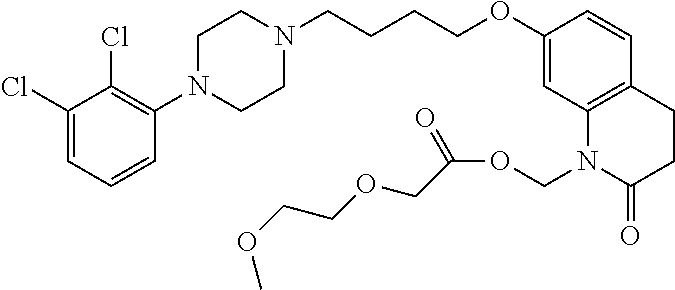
C1(Cl)=CC=CC(N2CCN(CCCCOC3=CC4=C(C=C3)CCC(=O)N4COC(COCCOC)=O)CC2)=C1Cl
